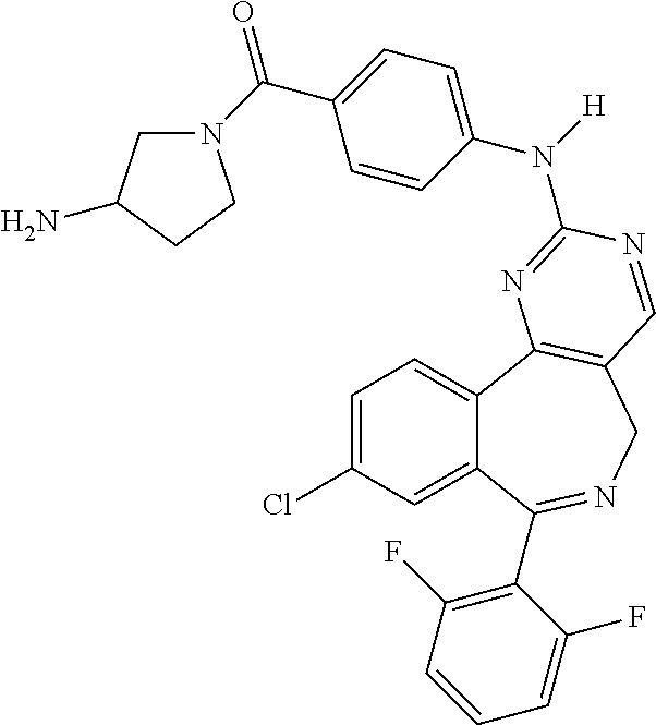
C1=C(Cl)C=C2C(=C1)C1=C(CN=C2C2=C(F)C=CC=C2F)C=NC(N(C2=CC=C(C(=O)N3CC(N)CC3)C=C2)[H])=N1
